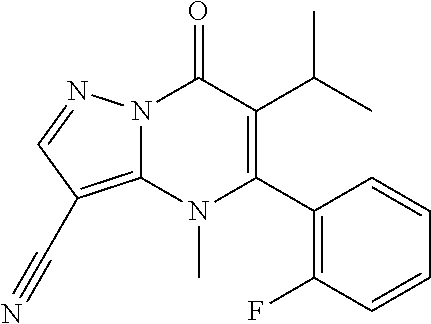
N12C(=C(C#N)C=N1)N(C)C(C1=C(F)C=CC=C1)=C(C(C)C)C2=O
